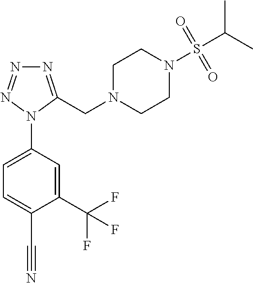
C1=C(N2C(CN3CCN(S(C(C)C)(=O)=O)CC3)=NN=N2)C=C(C(F)(F)F)C(C#N)=C1
